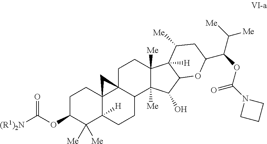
C1C(OC([(R1)2N])=O)C([Me])([Me])C2([H])C3(C1)C1(C(CC2)C2([Me])C([Me])(CC1)C1([H])C(C2O)OC(C(OC(=O)N2CCC2)C([Me])[Me])CC1[Me])C3
